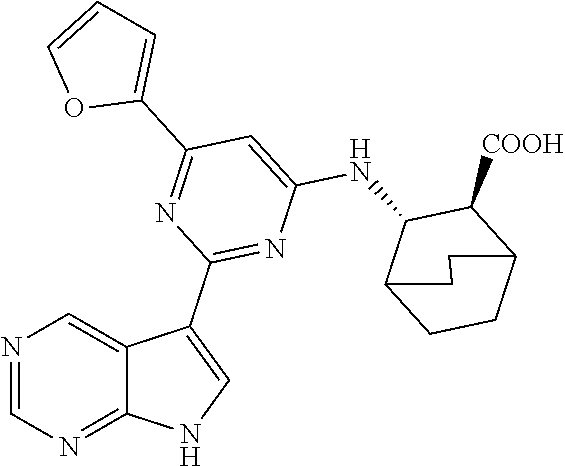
C1(C2=CC=CO2)=NC(C2=CNC3=NC=NC=C23)=NC(NC2C([COOH])C3CCC2CC3)=C1
